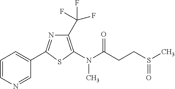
C1=CC=C(C2=NC(C(F)(F)F)=C(N(C(=O)CCS(C)=O)C)S2)C=N1
